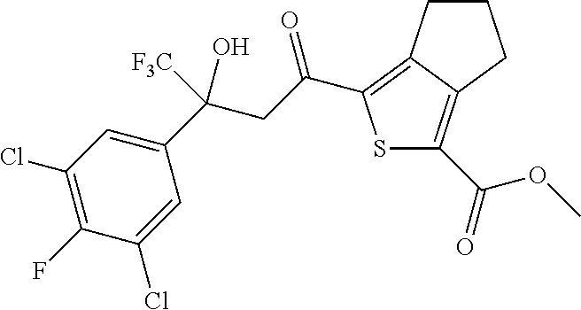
S1C(C(OC)=O)=C2C(=C1C(CC(C1=CC(Cl)=C(F)C(Cl)=C1)([F3C])O)=O)CCC2
